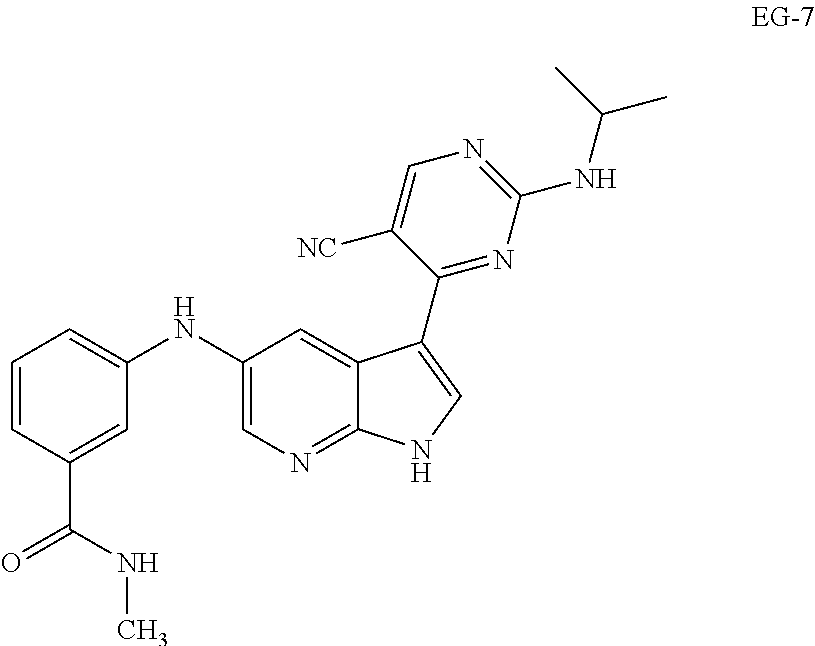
C1(NC2=CN=C3C(=C2)C(C2=NC(NC(C)C)=NC=C2[NC])=CN3)=CC=CC(C(=O)NC)=C1
